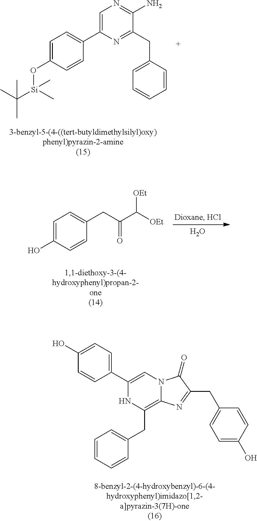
C1=C(O[Si](C(C)(C)C)(C)C)C=CC(C2=CN=C(N)C(CC3=CC=CC=C3)=N2)=C1.OC1=CC=C(CC(C([OEt])[OEt])=O)C=C1.O.C1(O)=CC=C(C2=CN3C(=C(CC4=CC=CC=C4)N2)N=C(CC2=CC=C(O)C=C2)C3=O)C=C1
